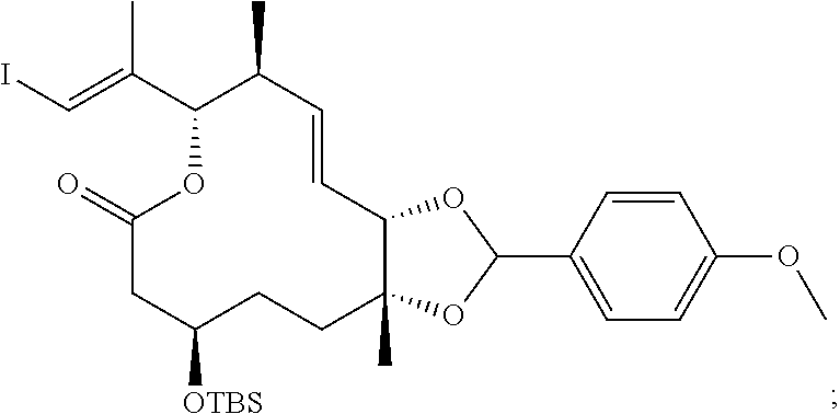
IC=C(C)C1C(C)C=CC2C(C)(CCC([OTBS])CC(=O)O1)OC(C1=CC=C(OC)C=C1)O2
